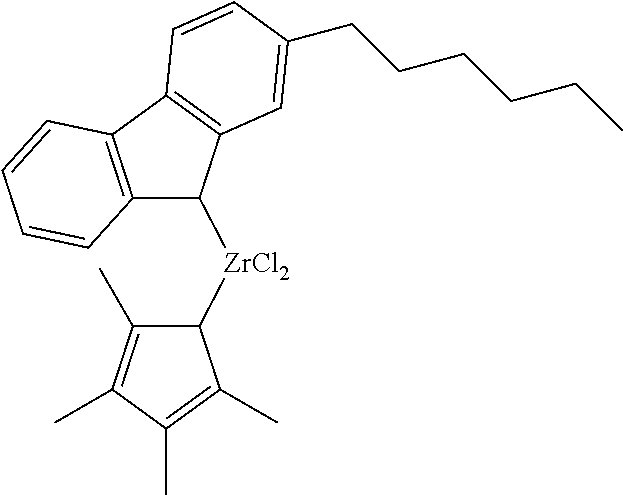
[ZrCl2](C1C(C)=C(C)C(C)=C1C)C1C2=C(C3=C1C=C(CCCCCC)C=C3)C=CC=C2
